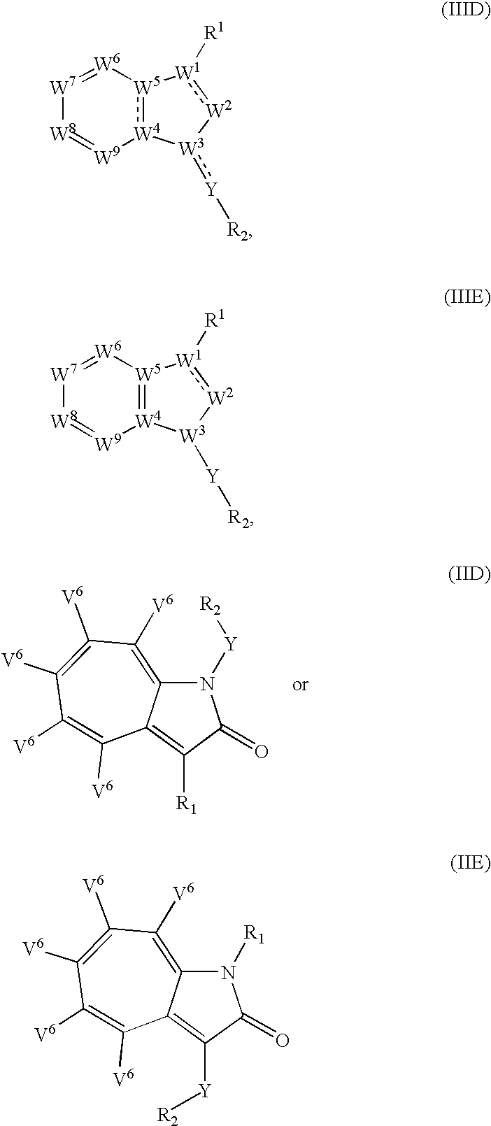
[W4]12:[W5]([W6]=[W7][W8]=[W9]1)[W1]([R1]):[W2][W3]2:[Y][R2].[W4]12=[W5]([W6]=[W7][W8]=[W9]1)[W1]([R1]):[W2][W3]2[Y][R2].N1([Y][R2])C2=C([V6])C([V6])=C([V6])C([V6])=C([V6])C2=C([R1])C1=O.N1([R1])C2=C([V6])C([V6])=C([V6])C([V6])=C([V6])C2=C([Y][R2])C1=O
